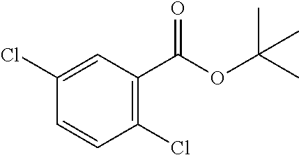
C1=CC(Cl)=C(C(OC(C)(C)C)=O)C=C1Cl
